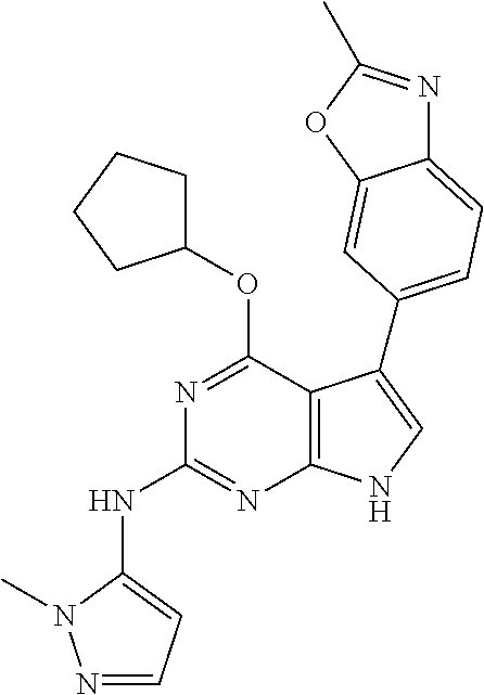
C12=C(NC=C1C1=CC=C3N=C(C)OC3=C1)N=C(NC1=CC=NN1C)N=C2OC1CCCC1
